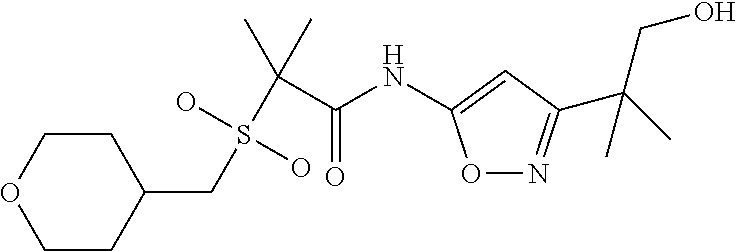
C1CC(CS(C(C(NC2=CC(C(C)(CO)C)=NO2)=O)(C)C)(O)O)CCO1
